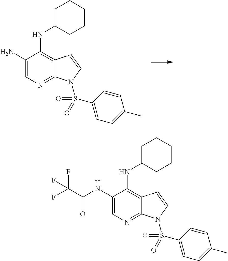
C1(N)=CN=C2C(=C1NC1CCCCC1)C=CN2S(C1=CC=C(C)C=C1)(=O)=O.C1(NC(C(F)(F)F)=O)=CN=C2C(=C1NC1CCCCC1)C=CN2S(C1=CC=C(C)C=C1)(=O)=O
